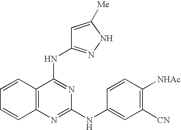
C1=CC2=C(C=C1)N=C(NC1=CC([CN])=C([NHAc])C=C1)N=C2NC1=NNC([Me])=C1
